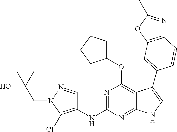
C12=C(OC(C)=N1)C=C(C1=CNC3=NC(NC4=C(Cl)N(CC(C)(O)C)N=C4)=NC(OC4CCCC4)=C31)C=C2
